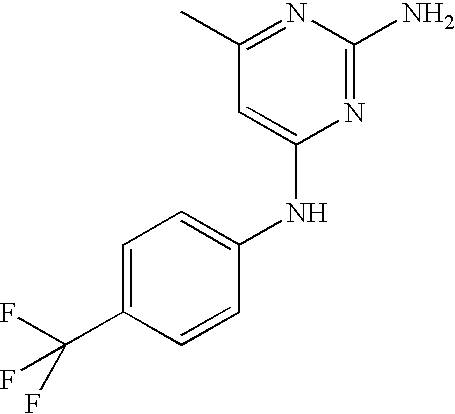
C1=C(C(F)(F)F)C=CC(NC2=CC(C)=NC(N)=N2)=C1
